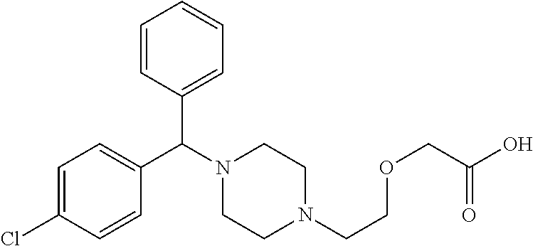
C1(C(N2CCN(CCOCC(=O)O)CC2)C2=CC=C(Cl)C=C2)=CC=CC=C1
